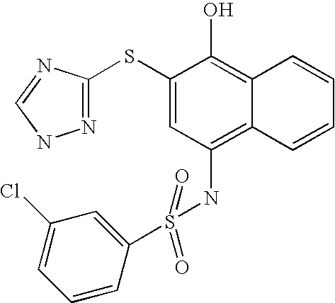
S(NC1=C2C(=C(O)C(SC3=NNC=N3)=C1)C=CC=C2)(C1=CC(Cl)=CC=C1)(=O)=O
